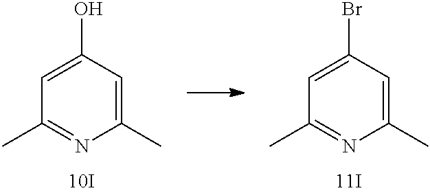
C1=C(O)C=C(C)N=C1C.C1=C(Br)C=C(C)N=C1C
